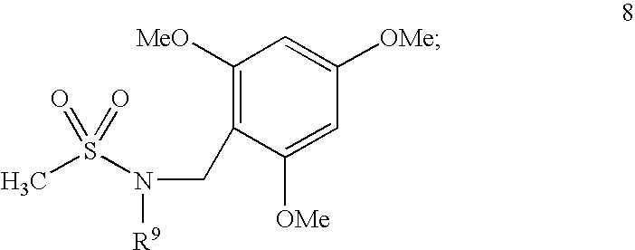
C1([MeO])=C(CN(S(C)(=O)=O)[R9])C([OMe])=CC([OMe])=C1
